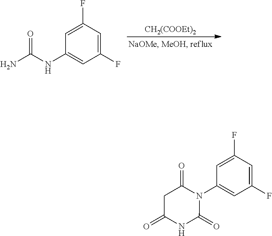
[CH2(COOEt)2].C1(F)=CC(F)=CC(NC(N)=O)=C1.C1(F)=CC(F)=CC(N2C(=O)CC(=O)NC2=O)=C1
